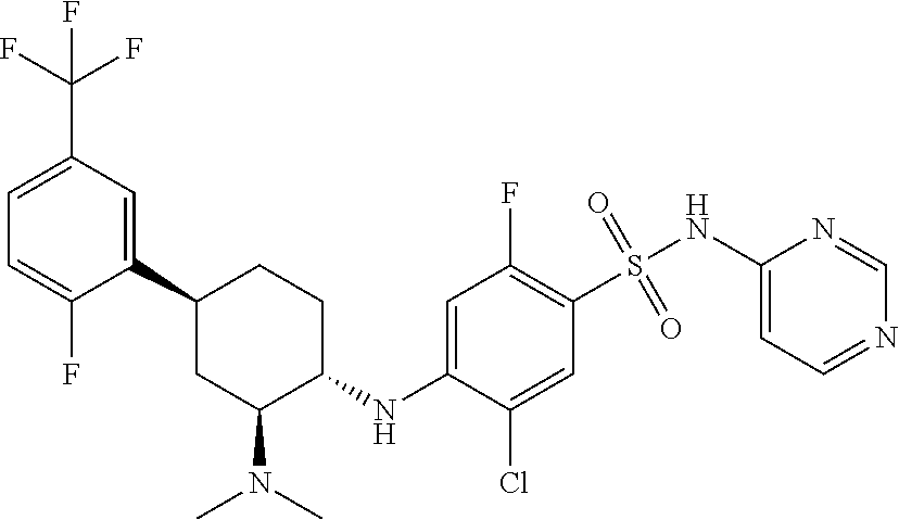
C1=C(C(F)(F)F)C=C(C2CC(N(C)C)C(NC3=CC(F)=C(S(=O)(NC4=CC=NC=N4)=O)C=C3Cl)CC2)C(F)=C1
